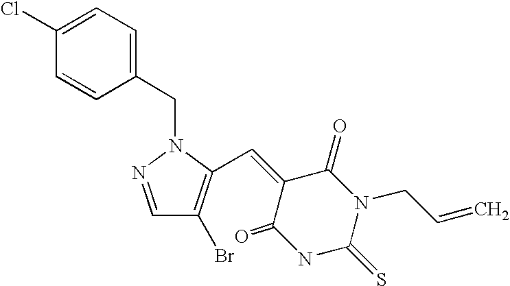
C1=C(Cl)C=CC(CN2N=CC(Br)=C2C=C2C(=O)NC(=S)N(CC=C)C2=O)=C1
